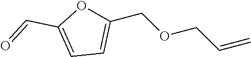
C1(COCC=C)=CC=C(C=O)O1
